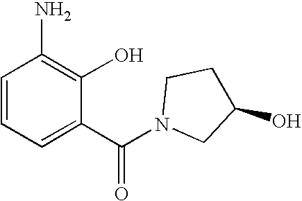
C1=CC=C(C(N2CC(O)CC2)=O)C(O)=C1N
